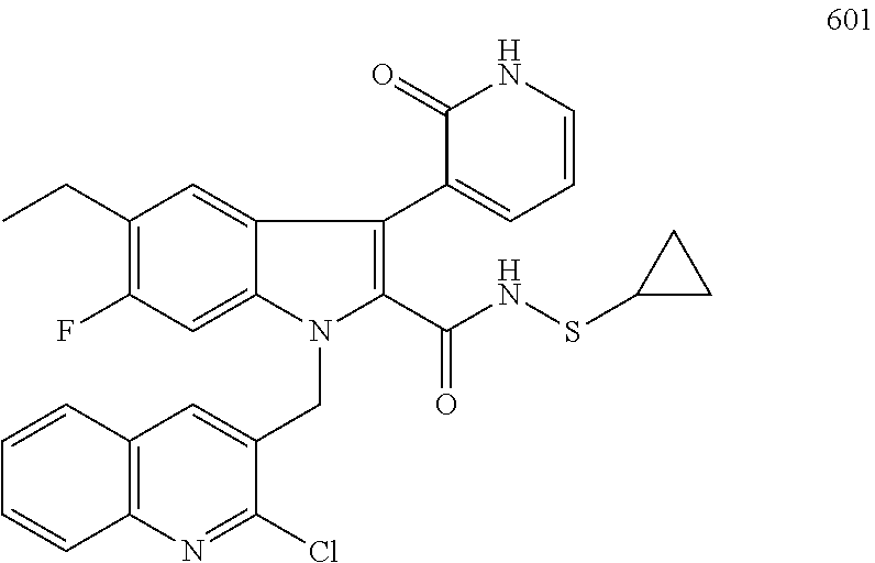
C1(CC)=C(F)C=C2C(=C1)C(C1=CC=CNC1=O)=C(C(NSC1CC1)=O)N2CC1=CC2=C(N=C1Cl)C=CC=C2
